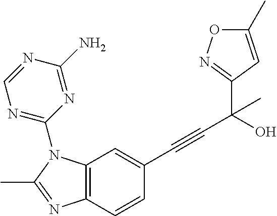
C12=C(N(C3=NC=NC(N)=N3)C(C)=N1)C=C(C#CC(O)(C1=NOC(C)=C1)C)C=C2
